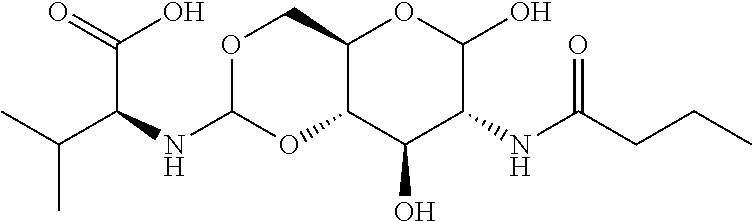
C12C(C(O)C(NC(CCC)=O)C(O)O1)OC(NC(C(C)C)C(O)=O)OC2
